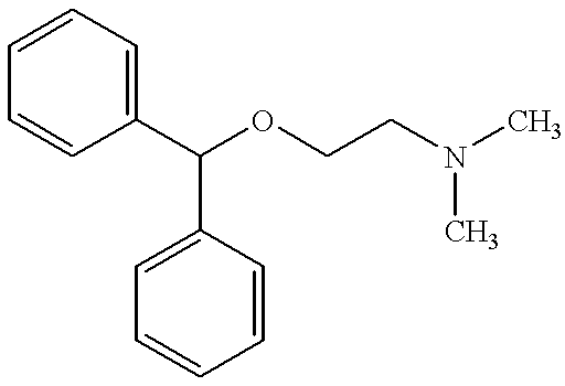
C1=C(C(OCCN(C)C)C2=CC=CC=C2)C=CC=C1
